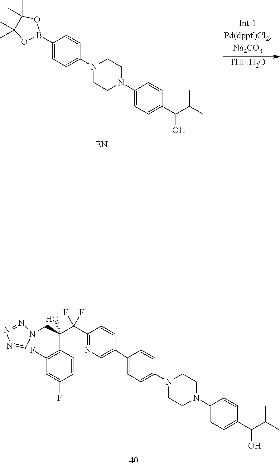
C1(C2=CN=C(C(C(C3=C(F)C=C(F)C=C3)(CN3N=NN=C3)O)(F)F)C=C2)=CC=C(N2CCN(C3=CC=C(C(C(C)C)O)C=C3)CC2)C=C1.[THF:H2O].C1(B2OC(C)(C)C(C)(C)O2)=CC=C(N2CCN(C3=CC=C(C(C(C)C)O)C=C3)CC2)C=C1
